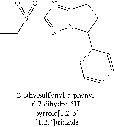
C12=NC(S(=O)(CC)=O)=NN1C(C1=CC=CC=C1)CC2
